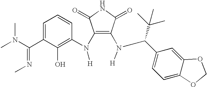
N(C(C1=CC=CC(N(C2=C(N(C(C3=CC=C4C(=C3)OCO4)C(C)(C)C)[H])C(=O)NC2=O)[H])=C1O)=NC)(C)C
